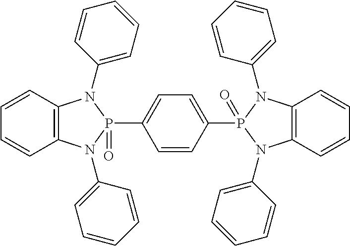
C1=CC(P2(=O)N(C3=CC=CC=C3)C3=C(N2C2=CC=CC=C2)C=CC=C3)=CC=C1P1(=O)N(C2=CC=CC=C2)C2=C(N1C1=CC=CC=C1)C=CC=C2
